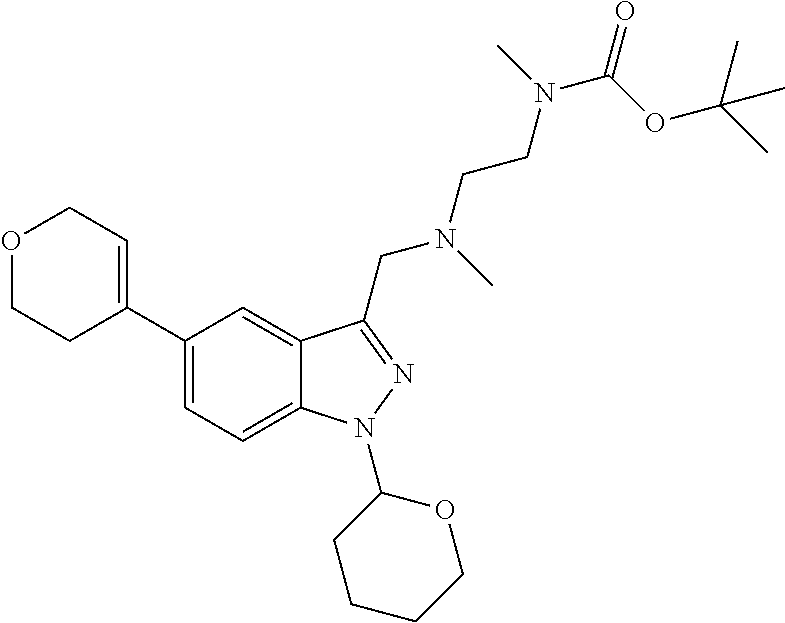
C1(C2=CCOCC2)=CC=C2C(=C1)C(CN(CCN(C(OC(C)(C)C)=O)C)C)=NN2C1CCCCO1
